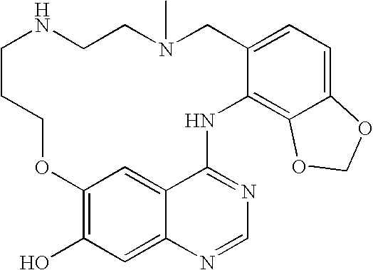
N1CCN(C)CC2=CC=C3C(=C2NC2=NC=NC4=CC(O)=C(OCCC1)C=C24)OCO3
